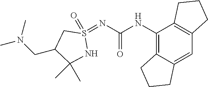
C12=C(NC(=O)N=S3(=O)CC(CN(C)C)C(C)(C)N3)C3=C(C=C1CCC2)CCC3
